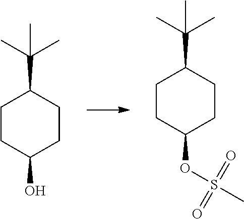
C1CC(O)CCC1C(C)(C)C.C1CC(OS(=O)(=O)C)CCC1C(C)(C)C
